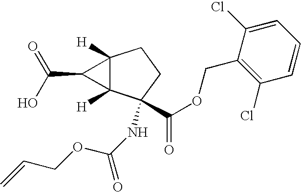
C12([H])C([H])(C(NC(=O)OCC=C)(C(OCC3=C(Cl)C=CC=C3Cl)=O)CC1)C2C(O)=O
